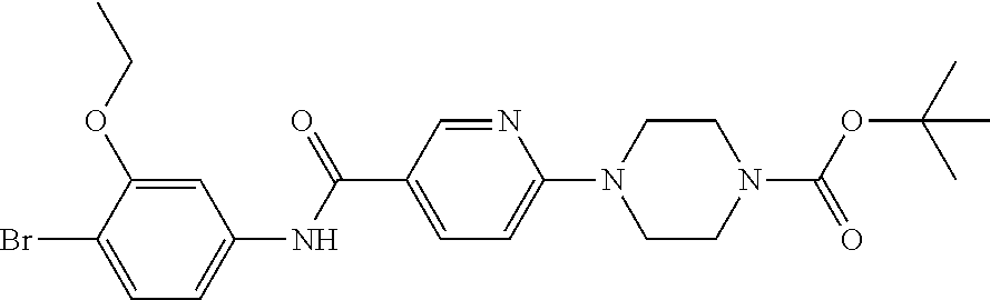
C1=C(OCC)C(Br)=CC=C1NC(C1=CC=C(N2CCN(C(=O)OC(C)(C)C)CC2)N=C1)=O
